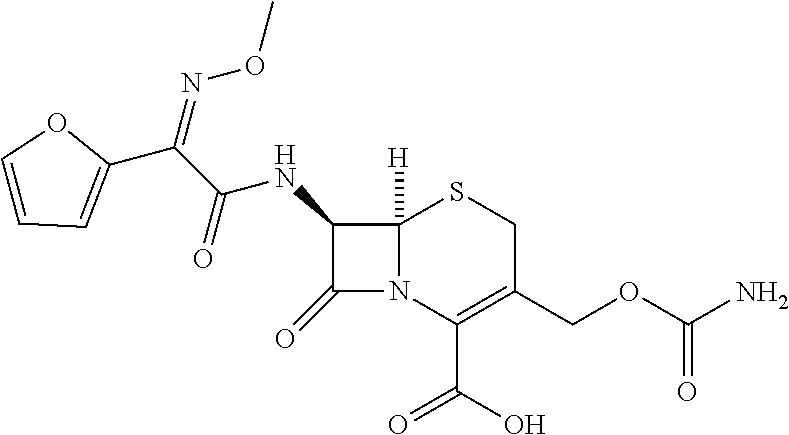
C12([H])N(C(C(O)=O)=C(COC(N)=O)CS1)C(=O)C2NC(C(=NOC)C1=CC=CO1)=O
